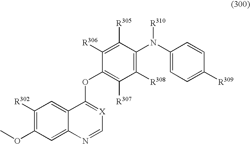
C1([R302])=C(OC)C=C2C(=C1)C(OC1=C([R307])C([R308])=C(N(C3=CC=C([R309])C=C3)[R310])C([R305])=C1[R306])=[X]C=N2
